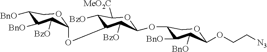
C1(OC2C([BzO])C([MeO2C])OC(OC3C([BnO])C([BnO])C(OCC[N3])OC3)C2[BzO])OCC([BnO])C([BnO])C1[BzO]
